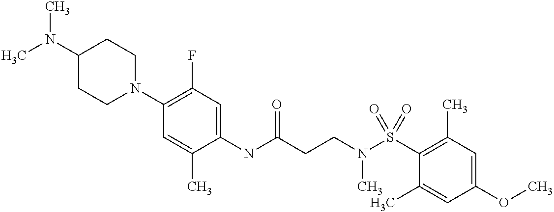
C1(NC(CCN(S(C2=C(C)C=C(OC)C=C2C)(=O)=O)C)=O)=CC(F)=C(N2CCC(N(C)C)CC2)C=C1C
